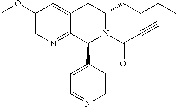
C12=NC=C(OC)C=C1CC(CCCC)N(C(C#C)=O)C2C1=CC=NC=C1
